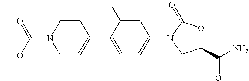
C1C=C(C2=CC=C(N3C(=O)OC(C(N)=O)C3)C=C2F)CCN1C(=O)OC
